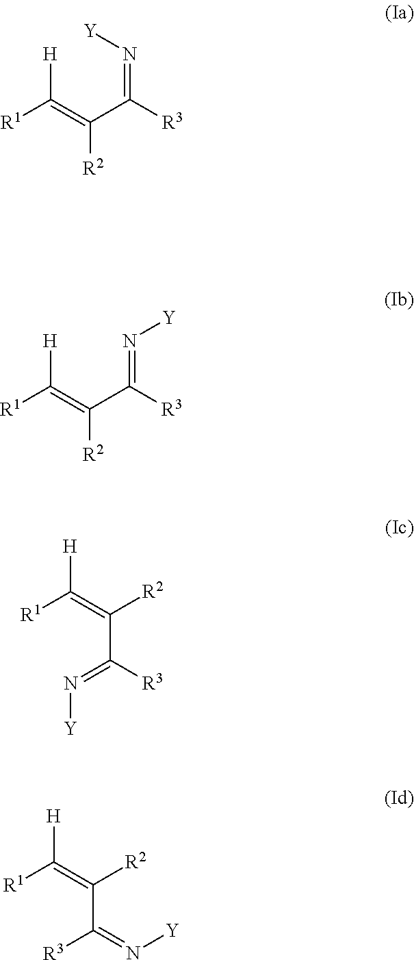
[R1]C(=C(C([R3])=N[Y])[R2])[H].[R1]C(=C(C([R3])=N[Y])[R2])[H].[R1]C(=C([R2])C([R3])=N[Y])[H].[R1]C(=C([R2])C(=N[Y])[R3])[H]
